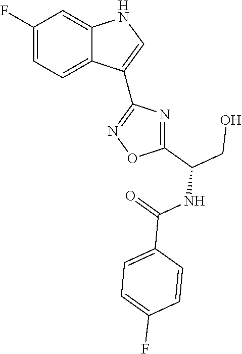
C1(F)=CC=C2C(=C1)NC=C2C1=NOC(C(CO)NC(=O)C2=CC=C(F)C=C2)=N1
